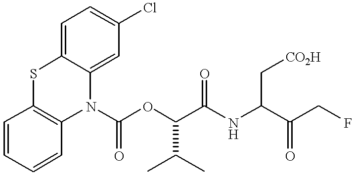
C1=C2C(=CC(Cl)=C1)N(C(OC(C(NC(C(CF)=O)C[CO2H])=O)C(C)C)=O)C1=C(S2)C=CC=C1
